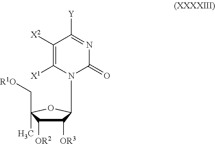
C1([X2])=C([X1])N(C2C([OR3])C([OR2])C(C[R1O])(C)O2)C(=O)N=C1[Y]
